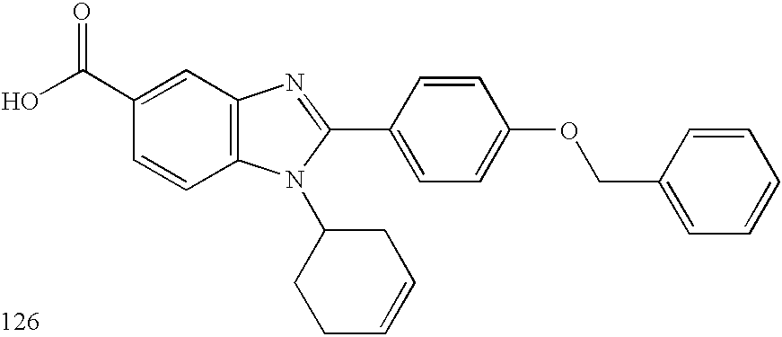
OC(C1=CC2=C(C=C1)N(C1CCC=CC1)C(C1=CC=C(OCC3=CC=CC=C3)C=C1)=N2)=O
